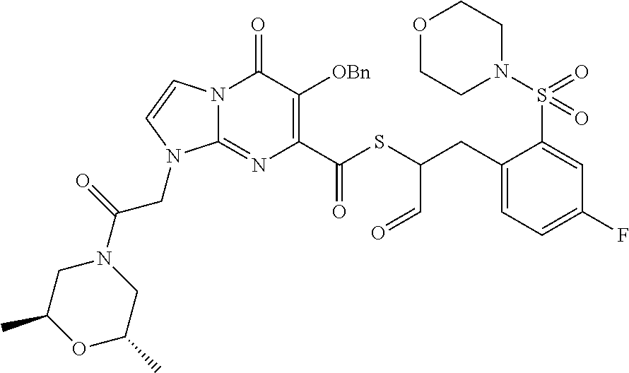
N12C(=NC(C(SC(CC3=CC=C(F)C=C3S(=O)(N3CCOCC3)=O)C=O)=O)=C([OBn])C1=O)N(CC(=O)N1CC(C)OC(C)C1)C=C2
